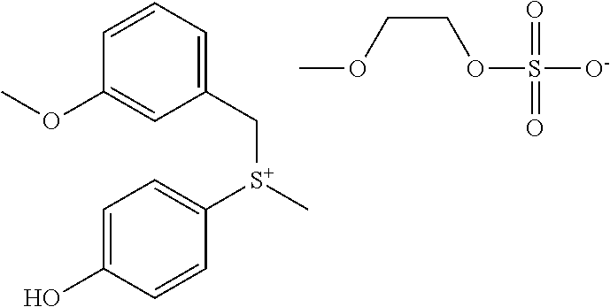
C1=CC=C(C[S+](C)C2=CC=C(O)C=C2)C=C1OC.COCCOS([O-])(=O)=O
